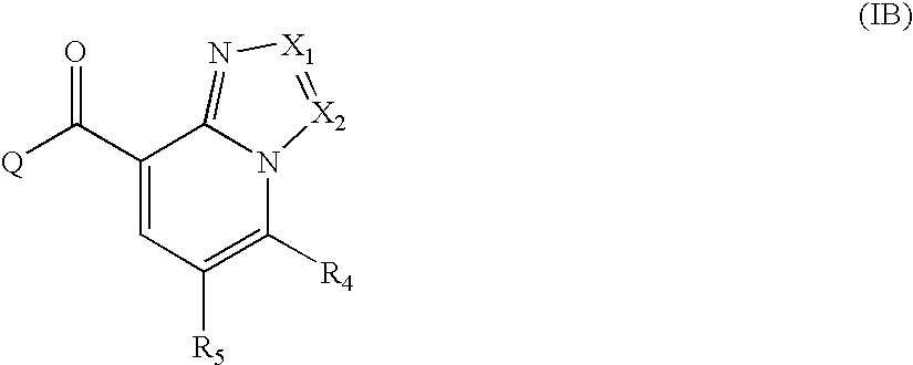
C1(C([Q])=O)=CC([R5])=C([R4])N2C1=N[X1]=[X2]2
